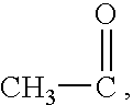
CC=O
